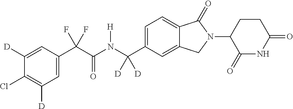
C1([D])=CC(C(C(N(C(C2=CC=C3C(=C2)CN(C2C(=O)NC(=O)CC2)C3=O)([D])[D])[H])=O)(F)F)=CC([D])=C1Cl
